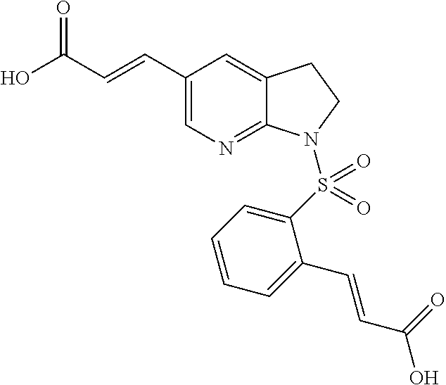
OC(C=CC1=CN=C2C(=C1)CCN2S(C1=CC=CC=C1C=CC(=O)O)(=O)=O)=O
